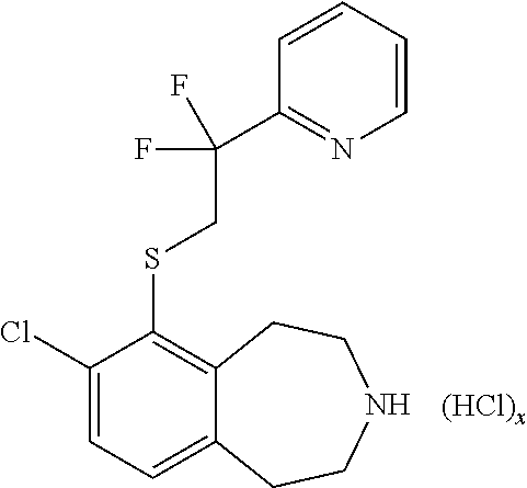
C1(Cl)=CC=C2C(=C1SCC(C1=NC=CC=C1)(F)F)CCNCC2.[(HCl)x]
